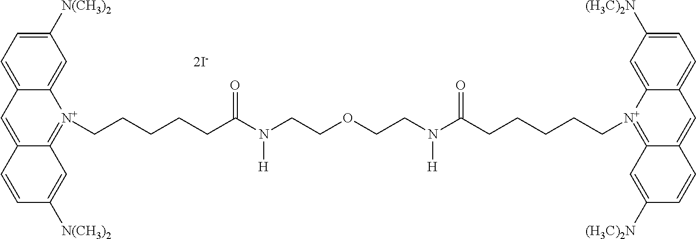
C12=CC3=CC=C([N(CH3)2])C=C3[N+](CCCCCC(N(CCOCCN(C(CCCCC[N+]3=C4C(=CC5=CC=C([(H3C)2N])C=C53)C=CC([(H3C)2N])=C4)=O)[H])[H])=O)=C1C=C([N(CH3)2])C=C2
